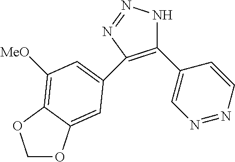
C1(C2=CN=NC=C2)=C(C2=CC([MeO])=C3C(=C2)OCO3)N=NN1
